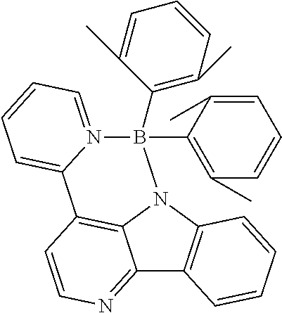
C12=NC=CC3=C1N(C1=C2C=CC=C1)B(C1=C(C)C=CC=C1C)(C1=C(C)C=CC=C1C)N1=CC=CC=C31
